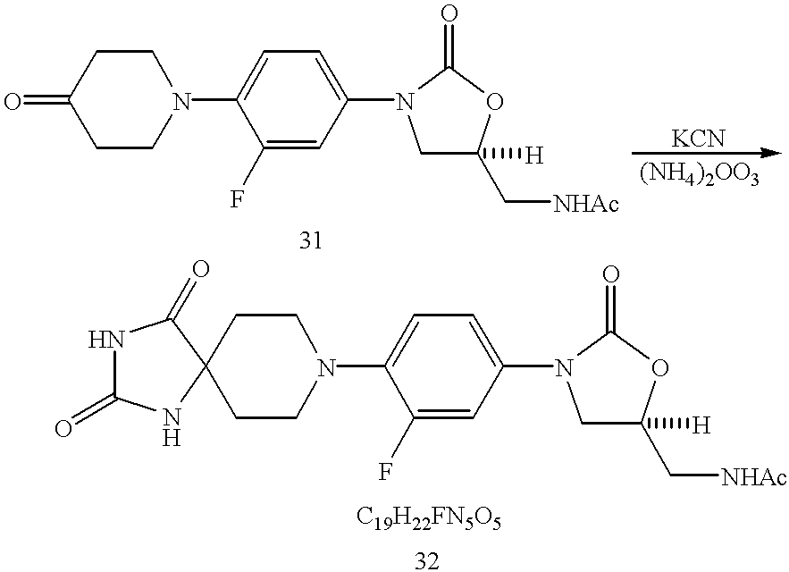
O=C1CCN(C2=CC=C(N3CC(C[NHAc])([H])OC3=O)C=C2F)CC1.C12(CCN(C3=CC=C(N4CC(C[NHAc])([H])OC4=O)C=C3F)CC1)C(=O)NC(=O)N2
